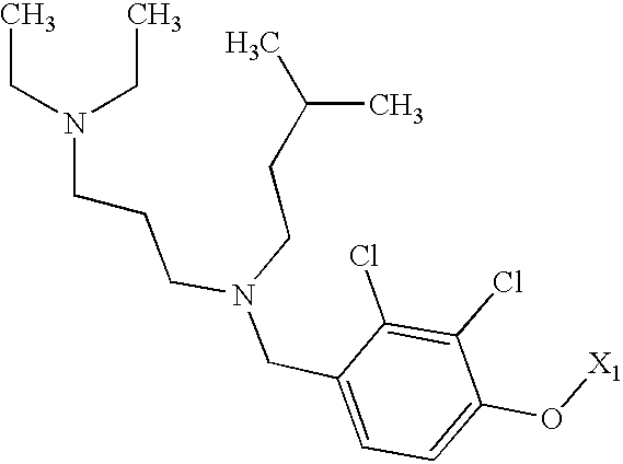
C(C1=CC=C(O[X1])C(Cl)=C1Cl)N(CCCN(CC)CC)CCC(C)C
